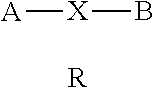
[A][X]B.[R]
